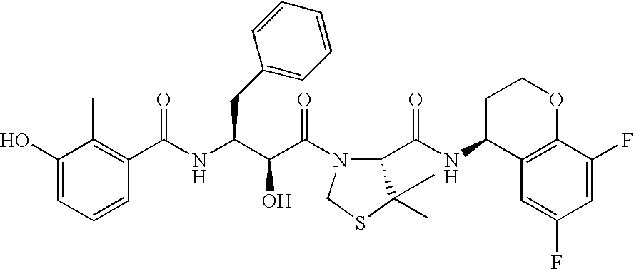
C1(O)=CC=CC(C(NC(C(C(=O)N2C(C(NC3C4=C(OCC3)C(F)=CC(F)=C4)=O)C(C)(C)SC2)O)CC2=CC=CC=C2)=O)=C1C
